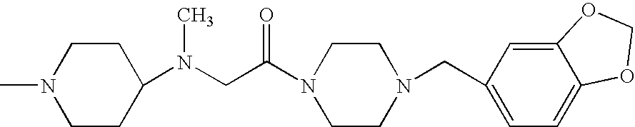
C1CC(N(CC(N2CCN(CC3=CC=C4C(=C3)OCO4)CC2)=O)C)CCN1C
